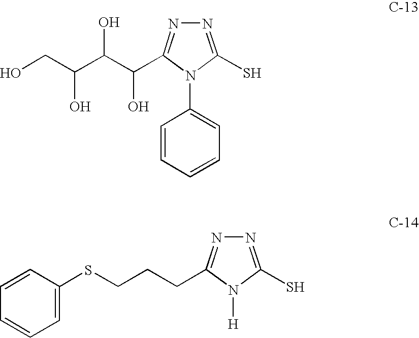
N1=C(S)N(C2=CC=CC=C2)C(C(C(C(CO)O)O)O)=N1.N1=C(S)N([H])C(CCCSC2=CC=CC=C2)=N1
